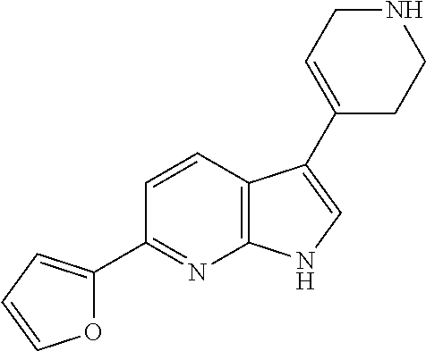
C12=C(C=CC(C3=CC=CO3)=N1)C(C1=CCNCC1)=CN2
